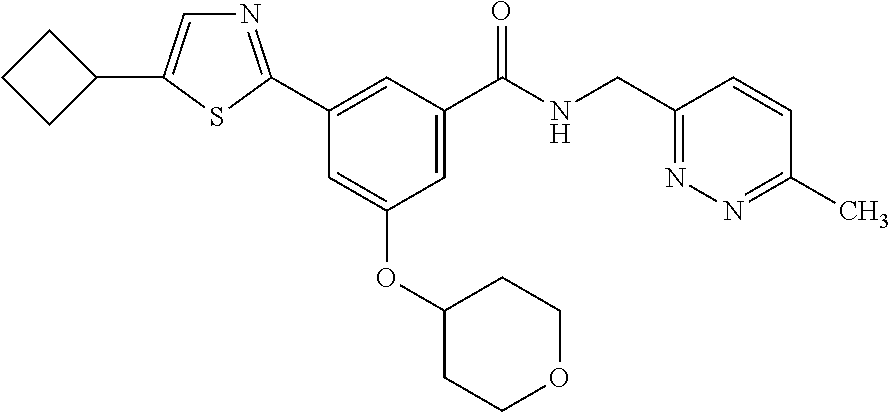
C1=C(C(NCC2=NN=C(C)C=C2)=O)C=C(C2=NC=C(C3CCC3)S2)C=C1OC1CCOCC1
